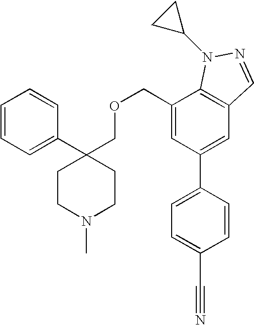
C1=CC=C(C2(COCC3=CC(C4=CC=C(C#N)C=C4)=CC4=C3N(C3CC3)N=C4)CCN(C)CC2)C=C1
